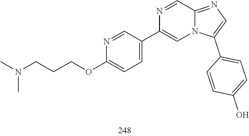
N(C)(CCCOC1=CC=C(C2=CN3C(=NC=C3C3=CC=C(O)C=C3)C=N2)C=N1)C
